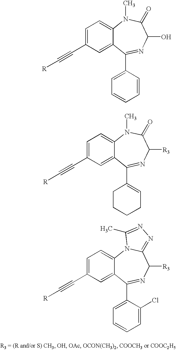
C1=C(C#C[R])C=C2C(=C1)N(C)C(=O)C(O)N=C2C1=CC=CC=C1.C1=C(C#C[R])C=C2C(=C1)N(C)C(=O)C([R3])N=C2C1=CCCCC1.C1=C(C#C[R])C=C2C(=C1)N1C(=NN=C1C)C([R3])N=C2C1=CC=CC=C1Cl
